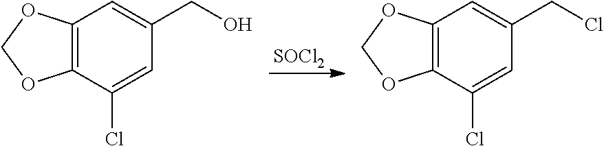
[SOCl2].C12=C(C(Cl)=CC(CO)=C1)OCO2.C12=C(C(Cl)=CC(CCl)=C1)OCO2
